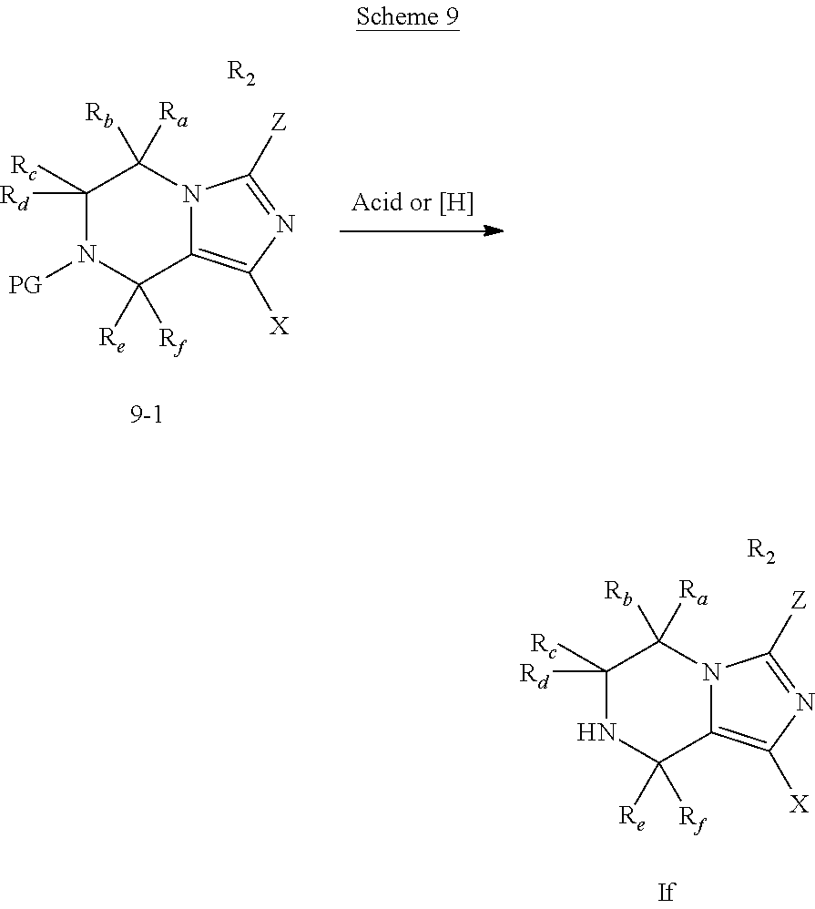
C1([Rc])([Rd])N([PG])C([Re])([Rf])C2=C([X])N=C([Z])N2C1([Rb])[Ra].[R2].C1([Rc])([Rd])NC([Re])([Rf])C2=C([X])N=C([Z])N2C1([Rb])[Ra].[R2]
